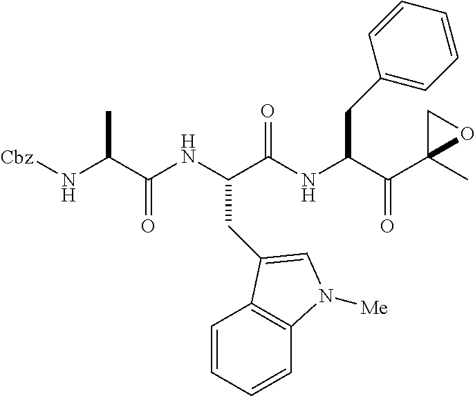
[Cbz]NC(C(NC(C(NC(C(C1(C)OC1)=O)CC1=CC=CC=C1)=O)CC1=CN([Me])C2=C1C=CC=C2)=O)C
